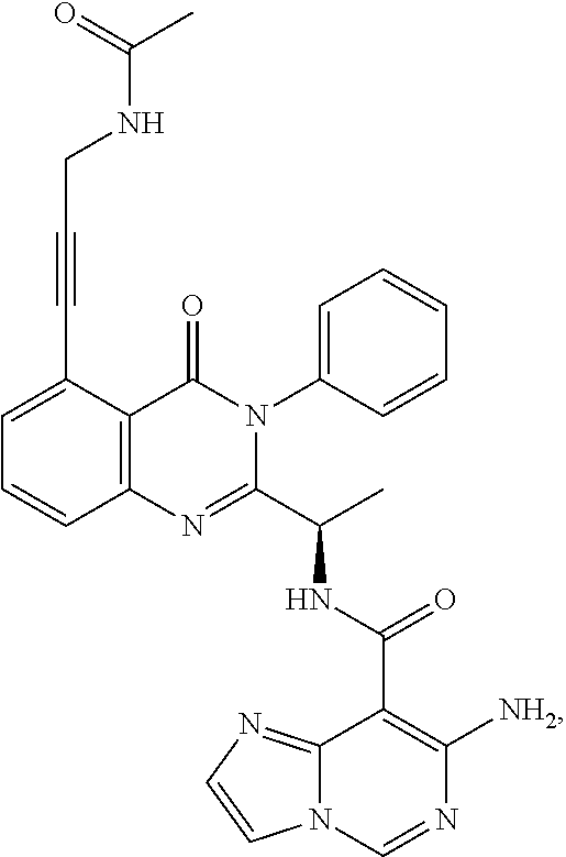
C(C1=CC=CC2=C1C(=O)N(C1=CC=CC=C1)C(C(C)NC(C1=C([NH2])N=CN3C1=NC=C3)=O)=N2)#CCNC(C)=O
